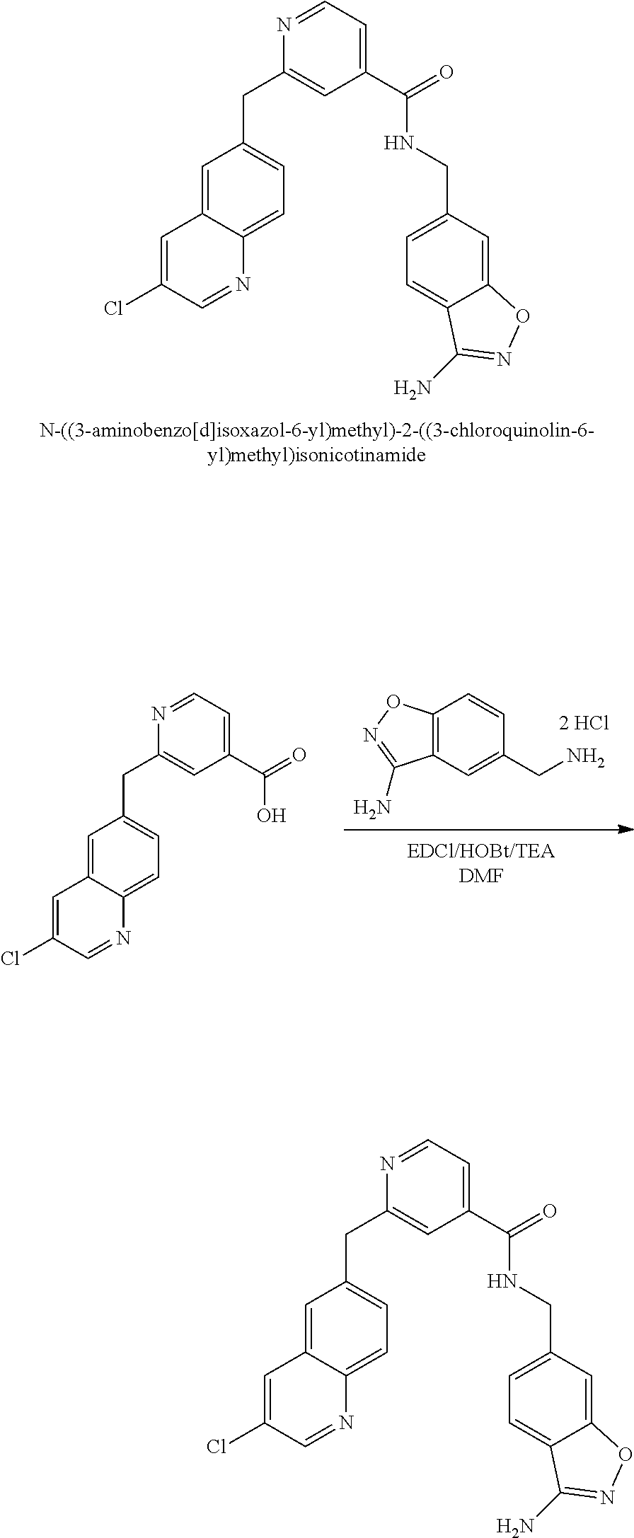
C1=C2C(=CC=C1CC1=CC(C(=O)NCC3=CC=C4C(=C3)ON=C4N)=CC=N1)N=CC(Cl)=C2.C12=C(C=C(CN)C=C1)C(N)=NO2.C1=C2C(=CC=C1CC1=CC(C(=O)O)=CC=N1)N=CC(Cl)=C2.C1=C2C(=CC=C1CC1=CC(C(=O)NCC3=CC=C4C(=C3)ON=C4N)=CC=N1)N=CC(Cl)=C2
